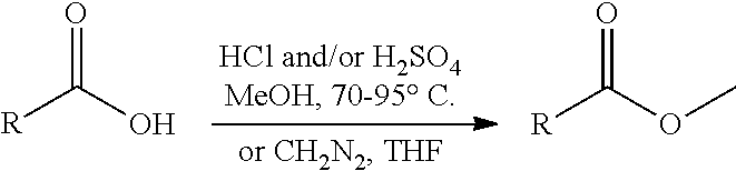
[R]C(O)=O.[R]C(OC)=O
